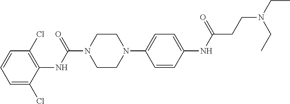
C1=C(Cl)C(NC(N2CCN(C3=CC=C(NC(=O)CCN(CC)CC)C=C3)CC2)=O)=C(Cl)C=C1
